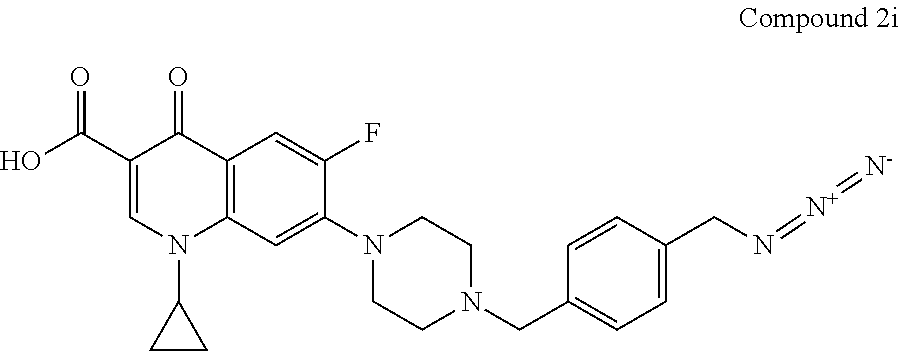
C1(C(O)=O)=CN(C2CC2)C2=C(C1=O)C=C(F)C(N1CCN(CC3=CC=C(CN=[N+]=[N-])C=C3)CC1)=C2
